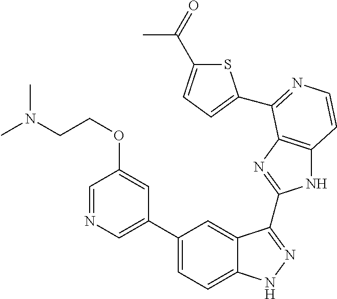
C1(C2=CN=CC(OCCN(C)C)=C2)=CC=C2C(=C1)C(C1=NC3=C(N1)C=CN=C3C1=CC=C(C(=O)C)S1)=NN2
